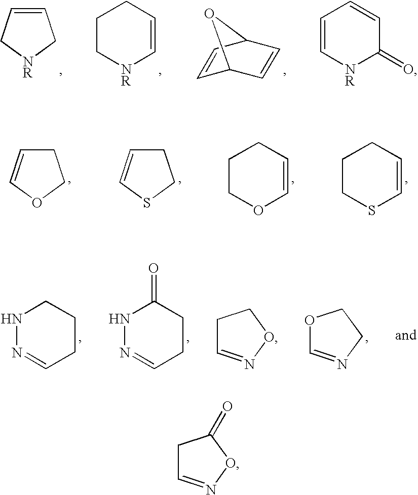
C1=CC[NR]C1.C1C[NR]C=CC1.C1=CC2C=CC1O2.C1=C[NR]C(=O)C=C1.C1C=COC1.C1C=CSC1.C1COC=CC1.C1CSC=CC1.N1N=CCCC1.N1N=CCCC1=O.O1C=NCC1.C1C=NOC1.C1C=NOC1=O
